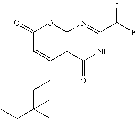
C1(=O)C=C(CCC(CC)(C)C)C2=C(O1)N=C(C(F)F)NC2=O
